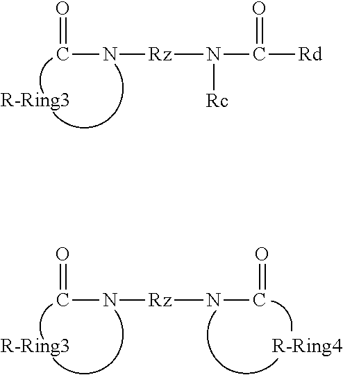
O=CN[Rz]N(C([Rd])=O)[Rc].O=CN[Rz]NC=O
